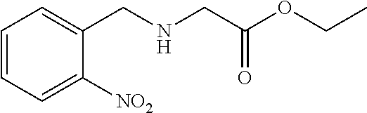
C1=CC=C([NO2])C(CNCC(OCC)=O)=C1
